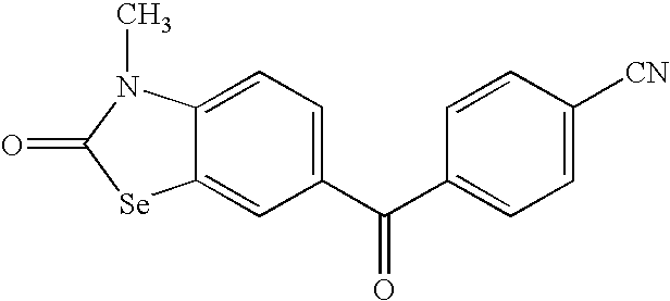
C12=CC(C(C3=CC=C([CN])C=C3)=O)=CC=C1N(C)C(=O)[Se]2
